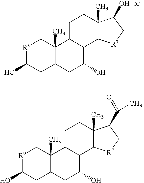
[R9]1C(O)CC2C(C)(C1)C1C(C(O)C2)C2C(C)(CC1)C(C(C)=O)C[R7]2.[R9]1C(O)CC2C(C)(C1)C1C(C(O)C2)C2C(C)(CC1)C(O)C[R7]2
